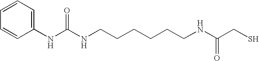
C1=CC=CC(NC(NCCCCCCNC(CS)=O)=O)=C1
